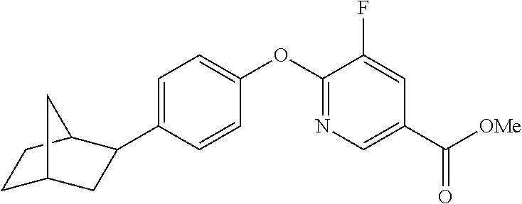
C1=C(C2CC3CCC2C3)C=CC(OC2=NC=C(C([OMe])=O)C=C2F)=C1
